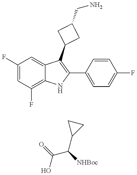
C1(F)=CC(F)=C2C(=C1)C(C1CC(CN)C1)=C(C1=CC=C(F)C=C1)N2.C(C([NHBoc])C1CC1)(=O)O
